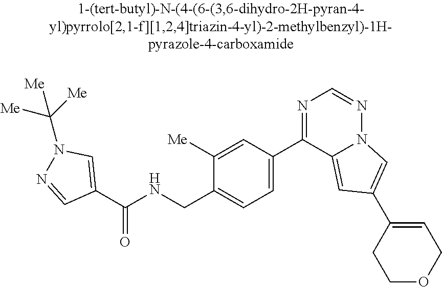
C1(C(NCC2=CC=C(C3=NC=NN4C3=CC(C3=CCOCC3)=C4)C=C2[Me])=O)=CN(C([Me])([Me])[Me])N=C1
